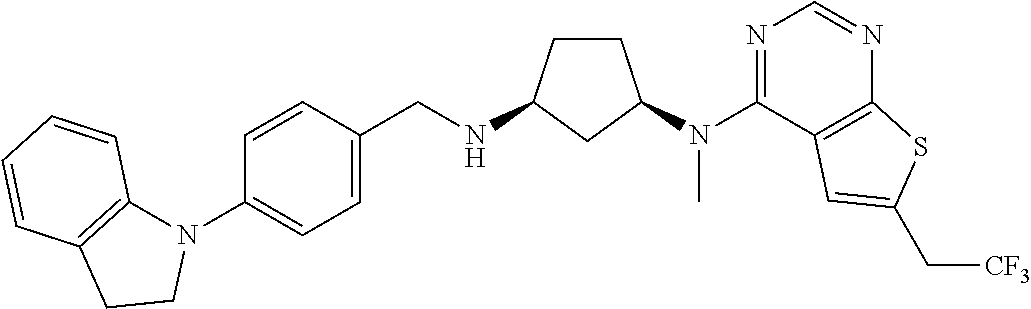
C1=CC(N2C3=C(CC2)C=CC=C3)=CC=C1CNC1CCC(N(C2=NC=NC3=C2C=C(C[CF3])S3)C)C1
